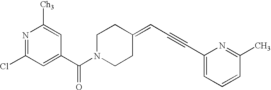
N1=C(Cl)C=C(C(N2CCC(=CC#CC3=CC=CC(C)=N3)CC2)=O)C=C1[Ch3]
